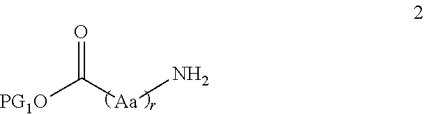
[PG1O]C([Aa]N)=O
